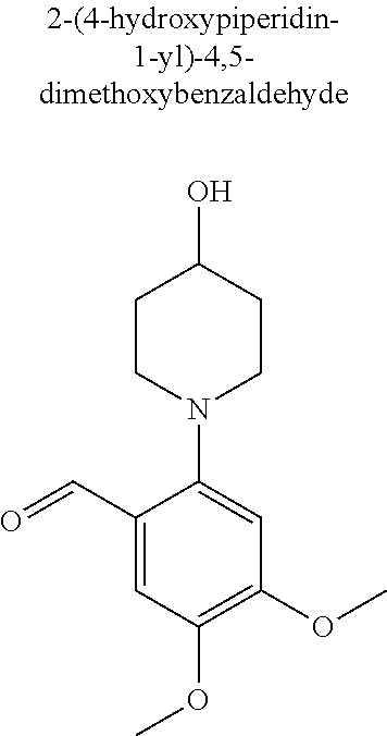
C1CN(C2=CC(OC)=C(OC)C=C2C=O)CCC1O
